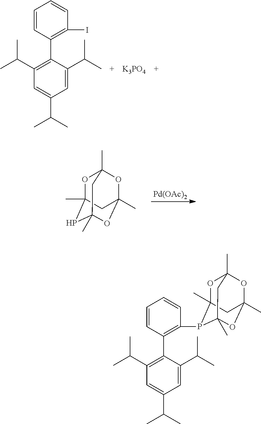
O1C2(C)PC3(C)OC(C)(OC1(C)C3)C2.[Pd(OAc)2].C1=CC(C2=C(C(C)C)C=C(C(C)C)C=C2C(C)C)=C(I)C=C1.[K3PO4].C1=CC(C2=C(C(C)C)C=C(C(C)C)C=C2C(C)C)=C(P2C3(C)OC4(C)OC(C)(OC2(C)C4)C3)C=C1
